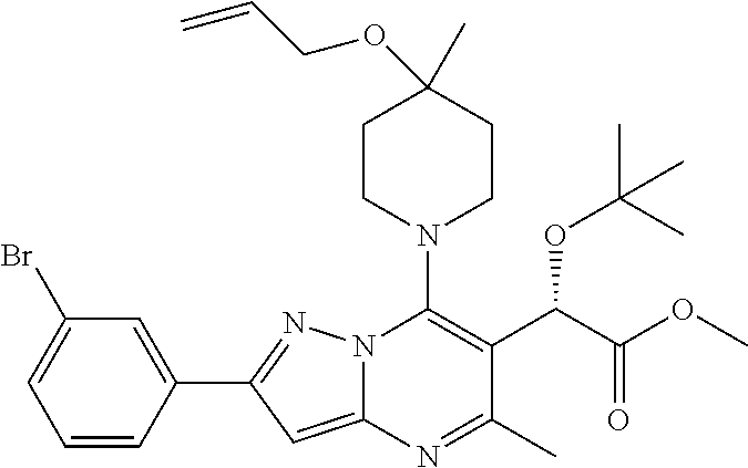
C1CN(C2=C(C(C(OC)=O)OC(C)(C)C)C(C)=NC3=CC(C4=CC(Br)=CC=C4)=NN32)CCC1(C)OCC=C
